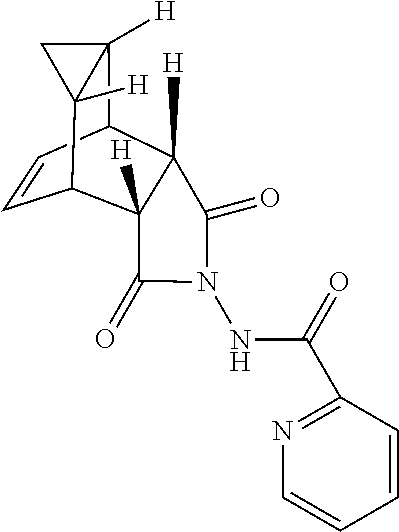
C1=CC2C3([H])C([H])(C1C1([H])C2([H])C1)C(=O)N(NC(=O)C1=NC=CC=C1)C3=O
